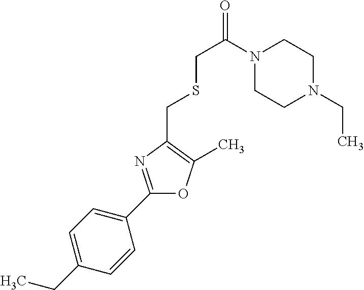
C1(CC)=CC=C(C2=NC(CSCC(=O)N3CCN(CC)CC3)=C(C)O2)C=C1
